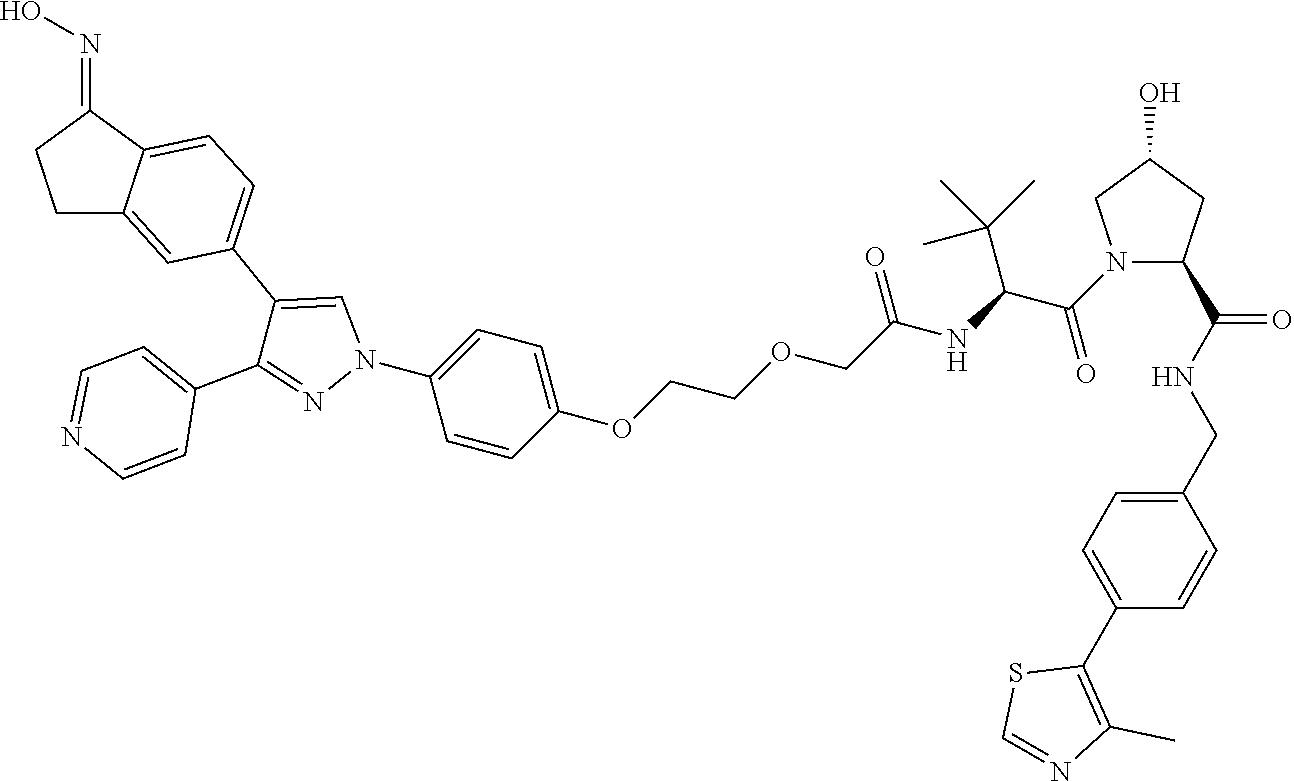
N1(C2=CC=C(OCCOCC(NC(C(N3C(C(=O)NCC4=CC=C(C5=C(C)N=CS5)C=C4)CC(O)C3)=O)C(C)(C)C)=O)C=C2)C=C(C2=CC=C3C(=C2)CCC3=NO)C(C2=CC=NC=C2)=N1
